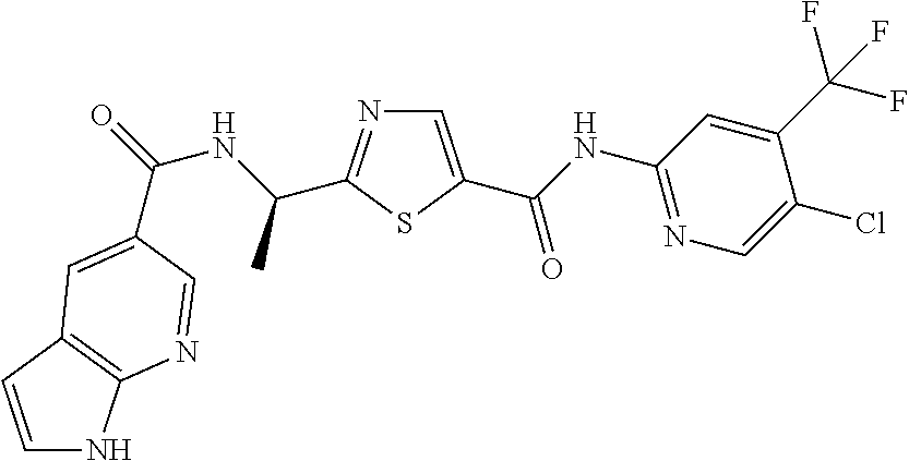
O=C(NC(C)C1=NC=C(C(NC2=NC=C(Cl)C(C(F)(F)F)=C2)=O)S1)C1=CC2=C(NC=C2)N=C1
